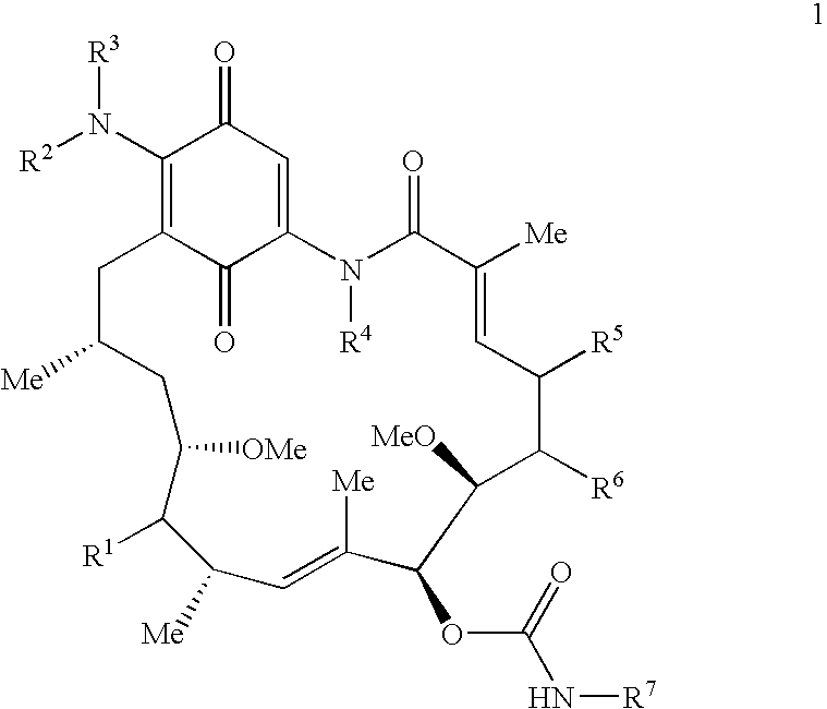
C1(N([R2])[R3])=C2C(=O)C(=CC1=O)N([R4])C(=O)C([Me])=CC([R5])C([R6])C([MeO])C(OC(N[R7])=O)C([Me])=CC([Me])C([R1])C([OMe])CC([Me])C2
